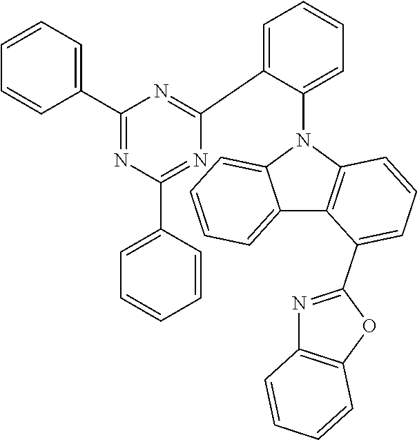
C12=CC=CC=C1N(C1=CC=CC=C1C1=NC(C3=CC=CC=C3)=NC(C3=CC=CC=C3)=N1)C1=C2C(C2=NC3=C(O2)C=CC=C3)=CC=C1
